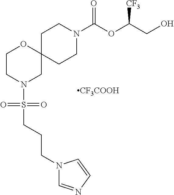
[CF3COOH].C1CN(C(OC(CO)[CF3])=O)CCC12OCCN(S(CCCN1C=NC=C1)(=O)=O)C2
